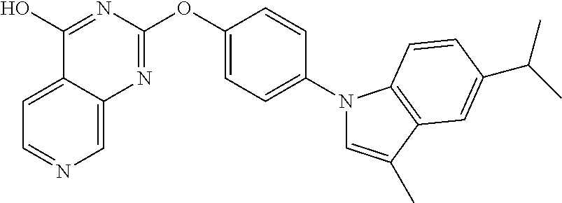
C1=C2C(=CN=C1)N=C(OC1=CC=C(N3C=C(C)C4=C3C=CC(C(C)C)=C4)C=C1)N=C2O
